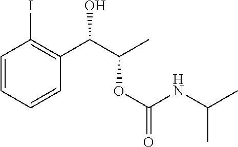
C1=CC=CC(C(C(C)OC(=O)NC(C)C)O)=C1I
